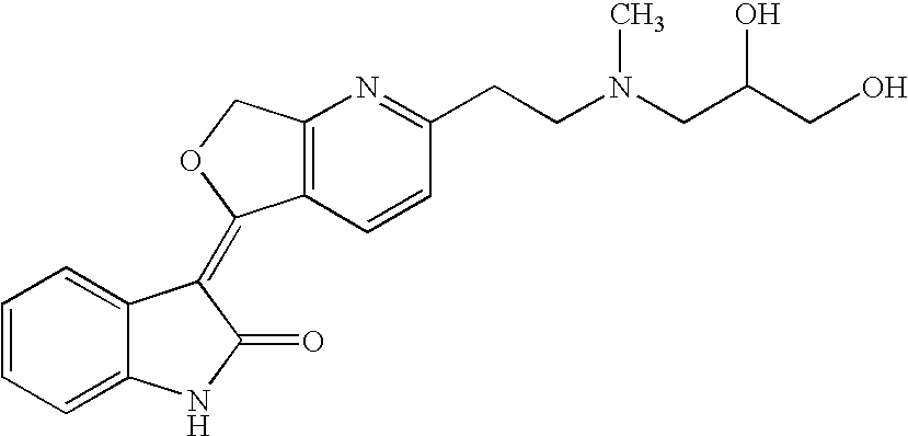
C1=CC=C2C(=C1)C(=C1C3=C(CO1)N=C(CCN(CC(O)CO)C)C=C3)C(=O)N2
